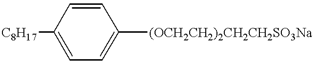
[C8H17]C1=CC=C([(OCH2CH2)2CH2CH2SO3Na])C=C1
